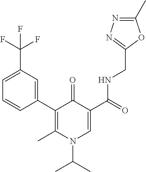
C1(C2=C(C)N(C(C)C)C=C(C(=O)NCC3=NN=C(C)O3)C2=O)=CC(C(F)(F)F)=CC=C1
